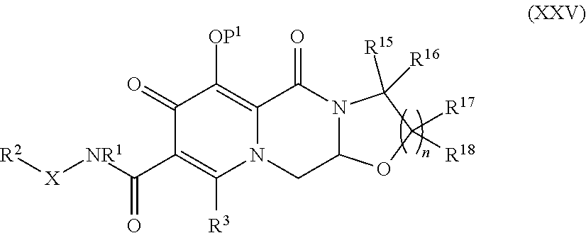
C1(=O)C([OP1])=C2N(C([R3])=C1C([NR1][X][R2])=O)CC1N(C2=O)C([R15])([R16])C([R17])([R18])O1
